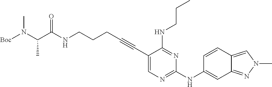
[Boc]N(C(C(NCCCC#CC1=CN=C(NC2=CC3=NN(C)C=C3C=C2)N=C1NCCC)=O)C)C
